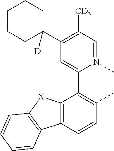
C12=C(C=CC(C)=C1C1=CC(C3([D])CCCCC3)=C([CD3])C=N1C)C1=C([X]2)C=CC=C1
